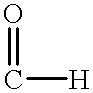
C([H])=O
